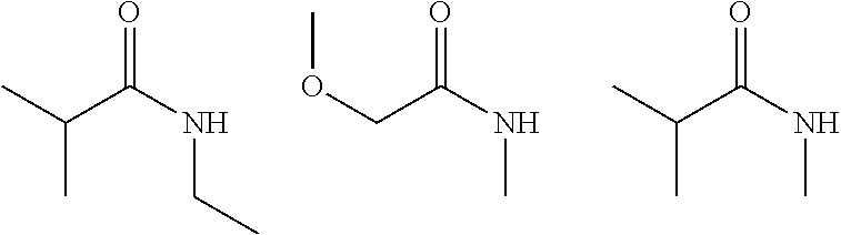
CC(C(NCC)=O)C.O(CC(NC)=O)C.CC(C(NC)=O)C
